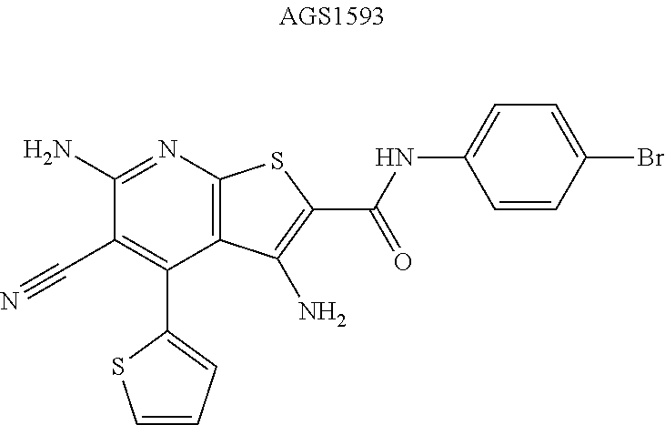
C1(C#N)=C(C2=CC=CS2)C2=C(N=C1N)SC(C(NC1=CC=C(Br)C=C1)=O)=C2N
